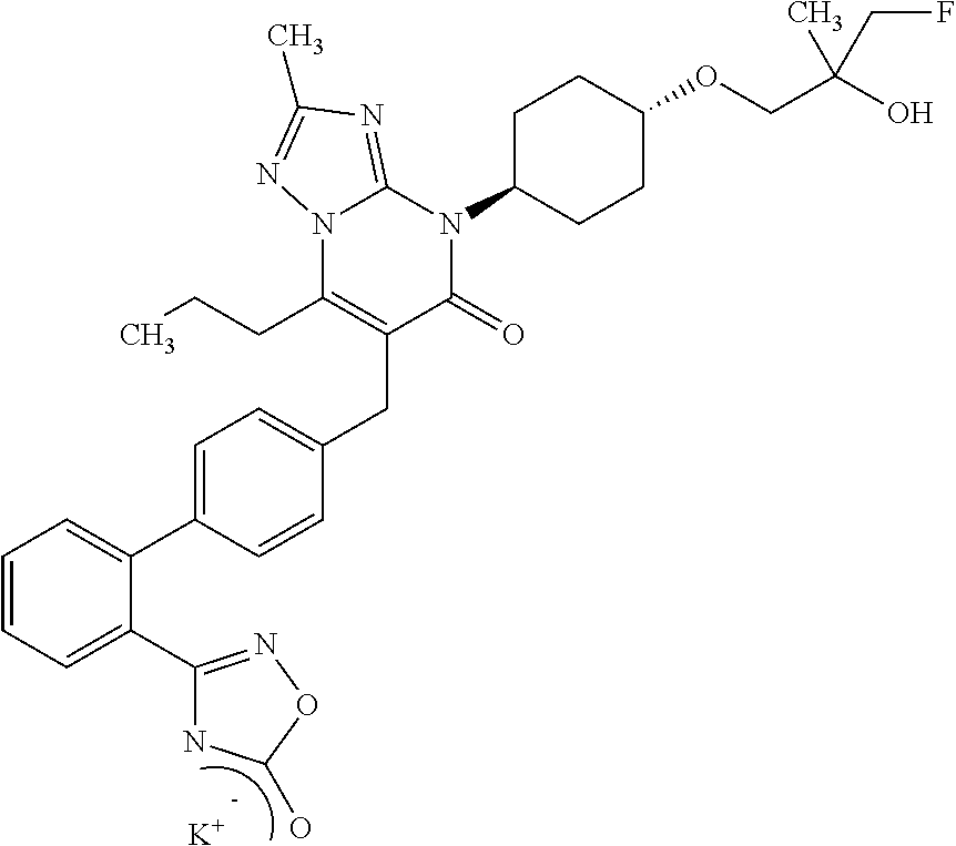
C1(C2=NOC(O)N2)=CC=CC=C1C1=CC=C(CC2=C(CCC)N3C(=NC(C)=N3)N(C3CCC(OCC(O)(C)CF)CC3)C2=O)C=C1.[K]
